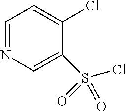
C1=NC=C(S(Cl)(=O)=O)C(Cl)=C1
